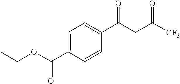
C1=C(C(OCC)=O)C=CC(C(CC([CF3])=O)=O)=C1
